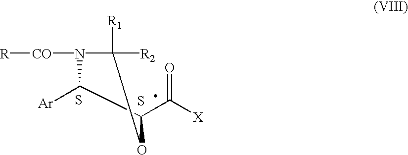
S.S.N1([CO][R])C([R1])([R2])OC(C([X])=O)C1[Ar]
